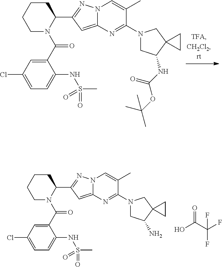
C1CCCN(C(C2=CC(Cl)=CC=C2NS(C)(=O)=O)=O)C1C1=NN2C(=C1)N=C(N1CC(NC(OC(C)(C)C)=O)C3(C1)CC3)C(C)=C2.C1CCCN(C(C2=CC(Cl)=CC=C2NS(C)(=O)=O)=O)C1C1=NN2C(=C1)N=C(N1CC(N)C3(C1)CC3)C(C)=C2.O=C(C(F)(F)F)O
